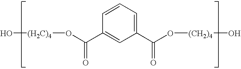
C1(C(=O)O[(CH2)4]O)=CC=CC(C(=O)O[(H2C)4]O)=C1
